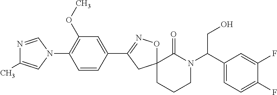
N1=CN(C2=C(OC)C=C(C3=NOC4(C3)CCCN(C(C3=CC=C(F)C(F)=C3)CO)C4=O)C=C2)C=C1C
